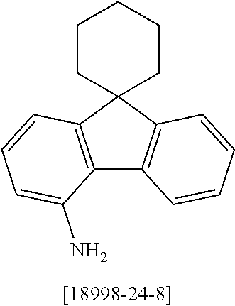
C12=C(C3(C4=C1C(N)=CC=C4)CCCCC3)C=CC=C2
